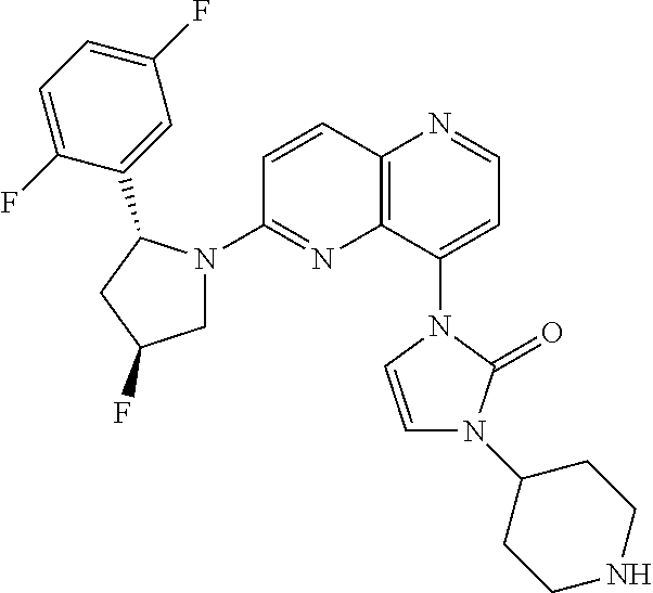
C12=C(C(N3C(=O)N(C4CCNCC4)C=C3)=CC=N1)N=C(N1CC(F)CC1C1=CC(F)=CC=C1F)C=C2
